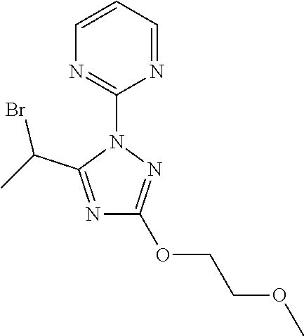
C1(OCCOC)=NN(C2=NC=CC=N2)C(C(C)Br)=N1
